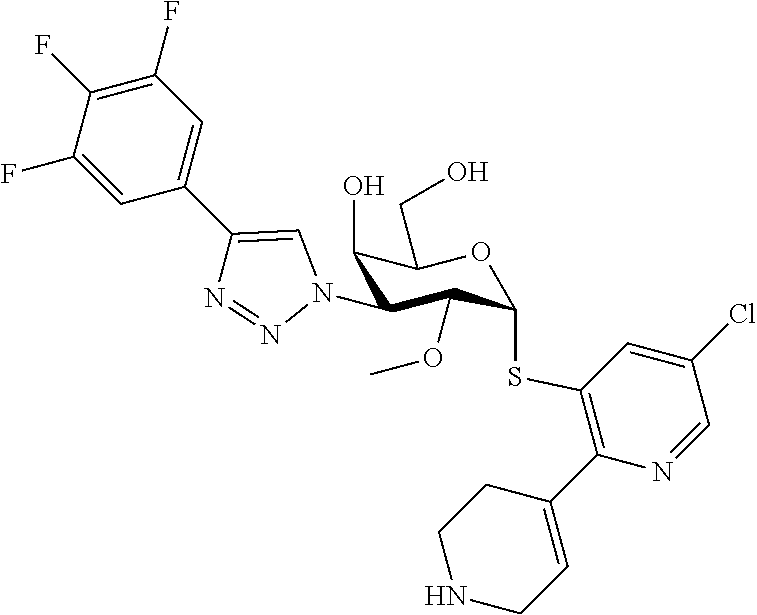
C1(F)=CC(C2=CN(C3C(O)C(CO)OC(SC4=C(C5=CCNCC5)N=CC(Cl)=C4)C3OC)N=N2)=CC(F)=C1F
